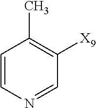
C1=NC=CC(C)=C1[X9]
